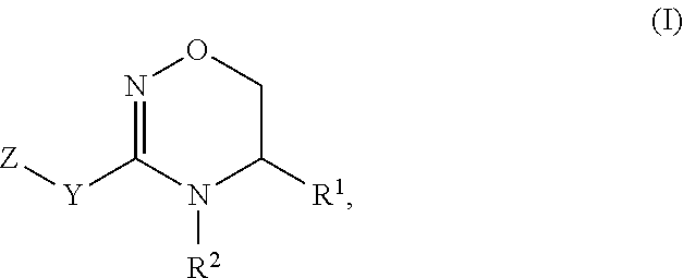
N1=C([Y][Z])N([R2])C([R1])CO1
